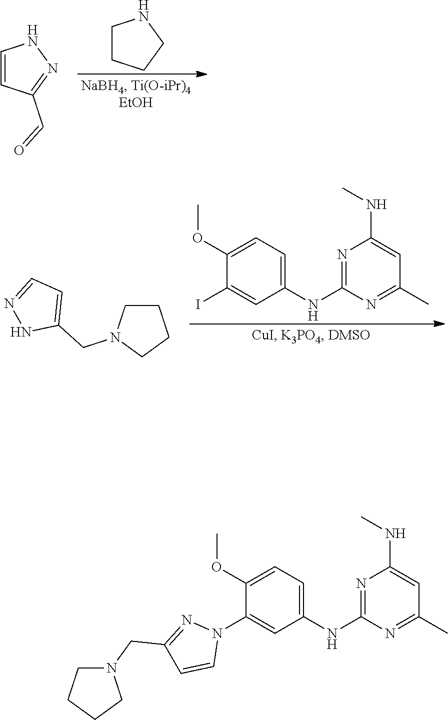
C1=CC(C=O)=NN1.C1CCCN1.C1CN(CC2=CC=NN2)CC1.N1=C(NC2=CC=C(OC)C(I)=C2)N=C(C)C=C1NC.N1=C(NC2=CC=C(OC)C(N3N=C(CN4CCCC4)C=C3)=C2)N=C(C)C=C1NC
